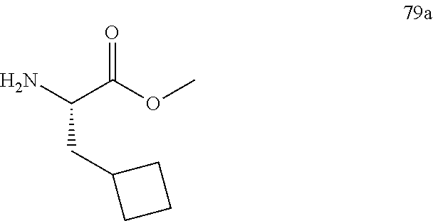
C(C(OC)=O)(N)CC1CCC1
